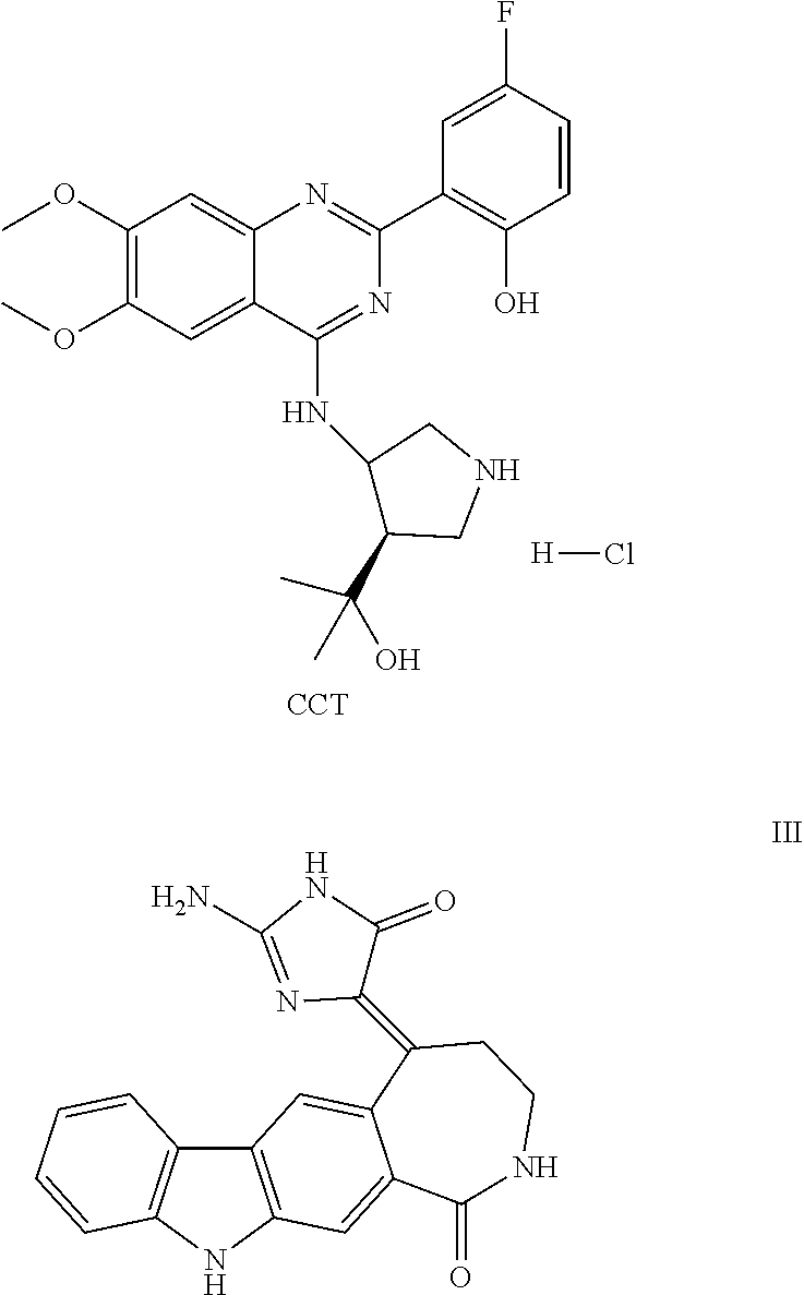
[H]Cl.C1(OC)=C(OC)C=C2C(=C1)N=C(C1=C(O)C=CC(F)=C1)N=C2NC1C(C(C)(O)C)CNC1.[CCT].C12=C(NC3=C1C=CC=C3)C=C1C(=C2)C(=C2C(=O)NC(N)=N2)CCNC1=O
